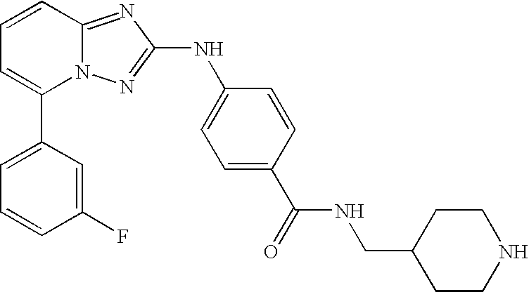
C1(C2=CC=CC3=NC(NC4=CC=C(C(NCC5CCNCC5)=O)C=C4)=NN23)=CC=CC(F)=C1
